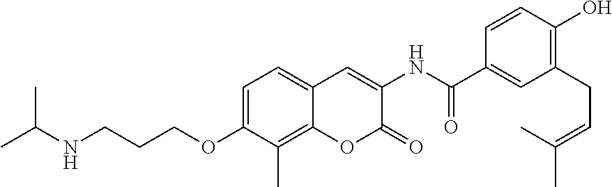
C1=C(OCCCNC(C)C)C(C)=C2C(=C1)C=C(NC(=O)C1=CC(CC=C(C)C)=C(O)C=C1)C(=O)O2
